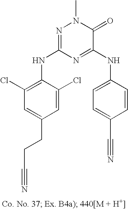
C1=C(CCC#N)C=C(Cl)C(NC2=NN(C)C(=O)C(NC3=CC=C(C#N)C=C3)=N2)=C1Cl
